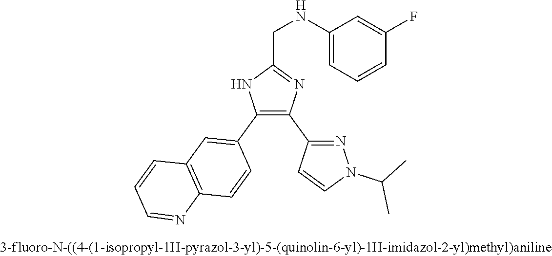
C1(NCC2=NC(C3=NN(C(C)C)C=C3)=C(C3=CC4=C(C=C3)N=CC=C4)N2)=CC=CC(F)=C1
